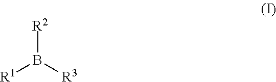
[R2]B([R3])[R1]
